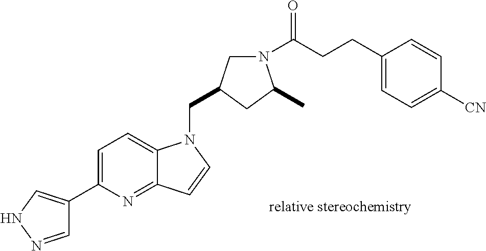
C1=NNC=C1C1=CC=C2C(=N1)C=CN2CC1CN(C(CCC2=CC=C([CN])C=C2)=O)C(C)C1
